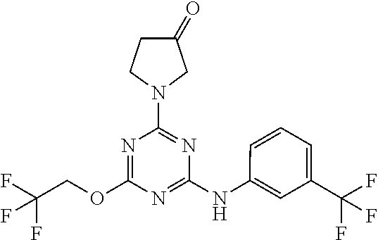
N1(C2=NC(NC3=CC(C(F)(F)F)=CC=C3)=NC(OCC(F)(F)F)=N2)CC(=O)CC1
